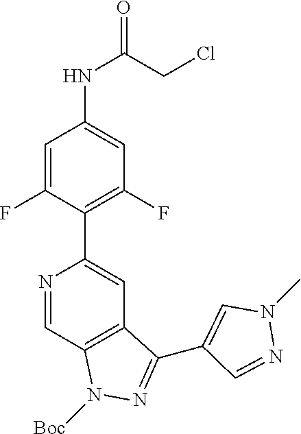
N1=CC2=C(C=C1C1=C(F)C=C(NC(=O)CCl)C=C1F)C(C1=CN(C)N=C1)=NN2[Boc]
